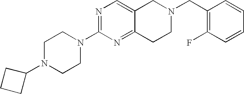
C1N(C2CCC2)CCN(C2=NC=C3C(=N2)CCN(CC2=C(F)C=CC=C2)C3)C1
